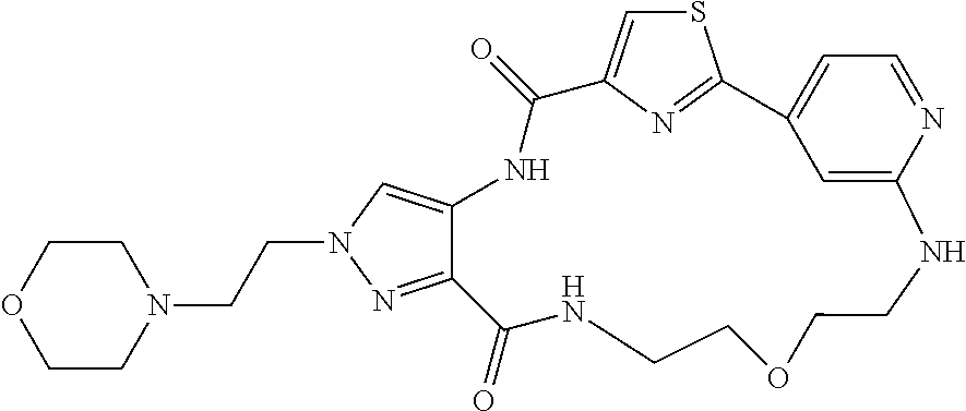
C12=NN(CCN3CCOCC3)C=C1NC(=O)C1=CSC(=N1)C1=CC=NC(=C1)NCCOCCNC2=O
